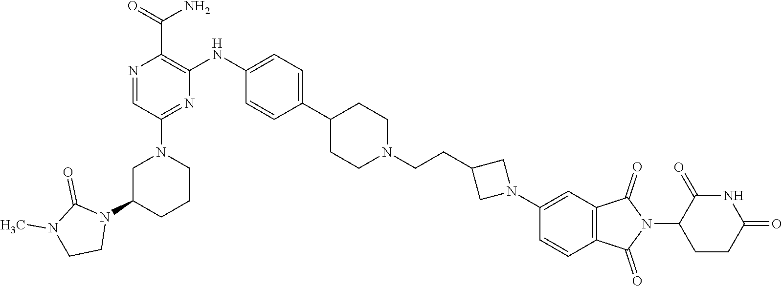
C1C(N2C(=O)N(C)CC2)CCCN1C1=NC(NC2=CC=C(C3CCN(CCC4CN(C5=CC6=C(C=C5)C(=O)N(C5CCC(=O)NC5=O)C6=O)C4)CC3)C=C2)=C(C(N)=O)N=C1
